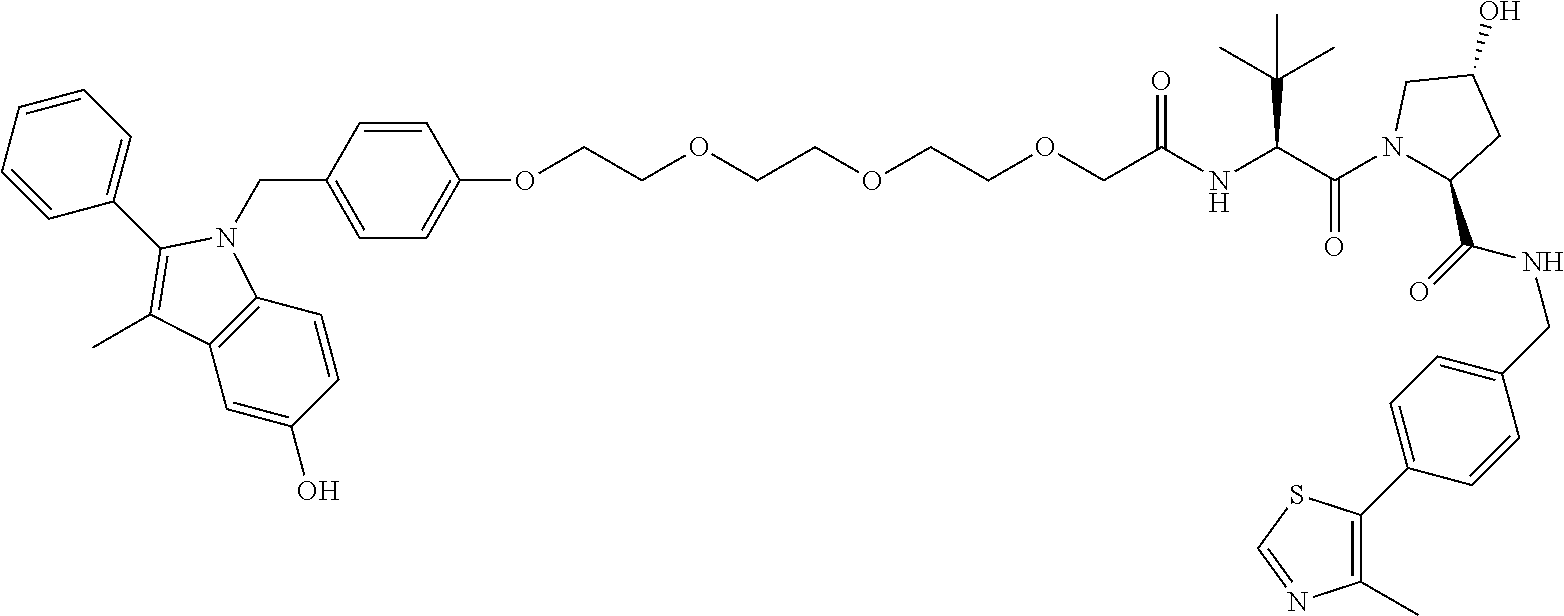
O(CCOCCOCCOCC(NC(C(N1C(C(=O)NCC2=CC=C(C3=C(C)N=CS3)C=C2)CC(O)C1)=O)C(C)(C)C)=O)C1=CC=C(CN2C3=C(C=C(O)C=C3)C(C)=C2C2=CC=CC=C2)C=C1
